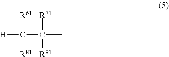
C(C([R71])([R91])C)([R61])([R81])[H]
